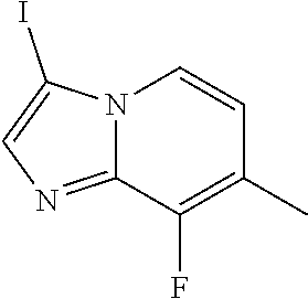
N12C(=NC=C1I)C(F)=C(C)C=C2
